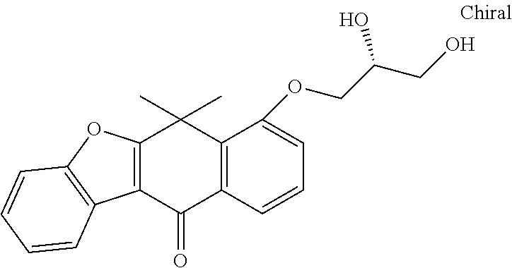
C12=C(C(=O)C3=C(C1(C)C)C(OCC(CO)O)=CC=C3)C1=C(O2)C=CC=C1
